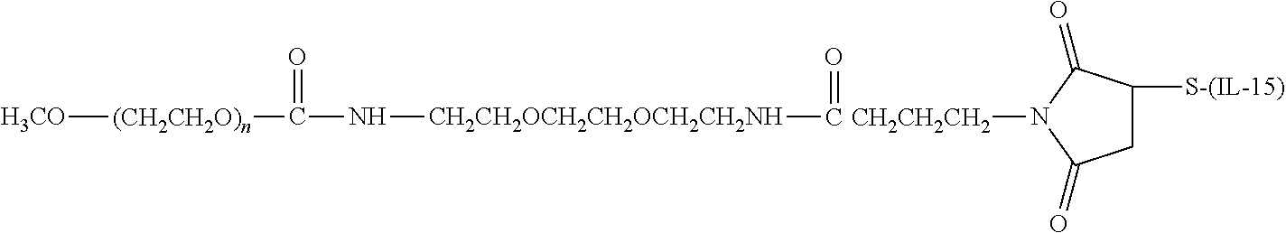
[H3CO][(CH2CH2O)n]C(=O)N[CH2CH2OCH2CH2OCH2CH2NH]C=O.N1([CH2CH2CH2])C(=O)CC([S-(IL-15)])C1=O
